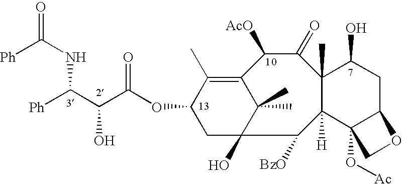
C1C2(O)C(C)(C)C(=C(C)C1OC(C(C([Ph])NC([Ph])=O)O)=O)C([AcO])C(=O)C1(C)C([H])(C2[BzO])C2(O[Ac])C(CC1O)OC2
